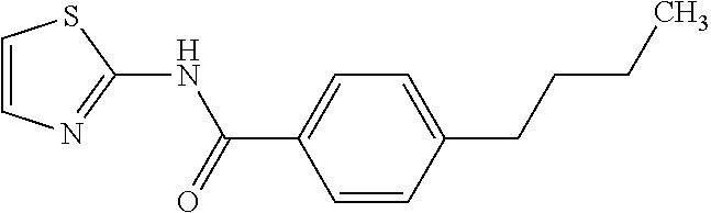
C1=CN=C(NC(C2=CC=C(CCCC)C=C2)=O)S1
